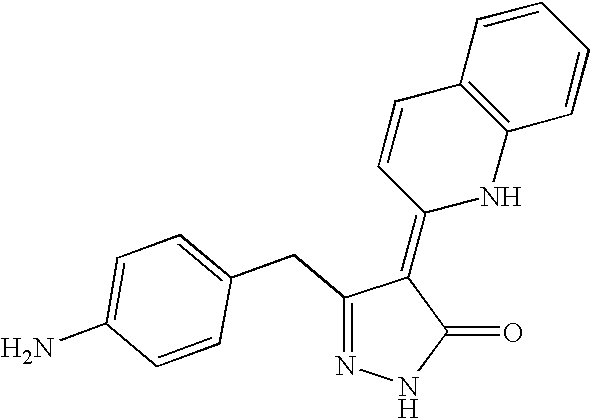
N1=C(CC2=CC=C(N)C=C2)C(=C2NC3=C(C=C2)C=CC=C3)C(=O)N1
